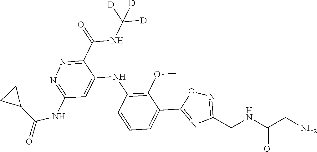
C1(C(NC([D])([D])[D])=O)=NN=C(NC(=O)C2CC2)C=C1NC1=C(OC)C(C2=NC(CNC(CN)=O)=NO2)=CC=C1
